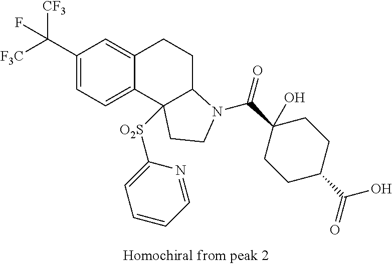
C1(C([F3C])([CF3])F)=CC=C2C(=C1)CCC1C2([O2S]C2=CC=CC=N2)CCN1C(C1(O)CCC(C(O)=O)CC1)=O
